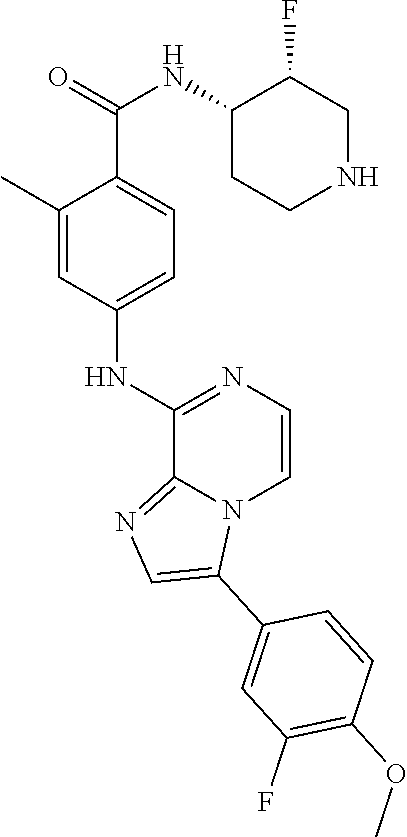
C1(C)=CC(NC2=NC=CN3C2=NC=C3C2=CC(F)=C(OC)C=C2)=CC=C1C(=O)NC1C(F)CNCC1
